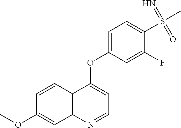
C12=C(N=CC=C1OC1=CC=C(S(C)(=N)=O)C(F)=C1)C=C(OC)C=C2
